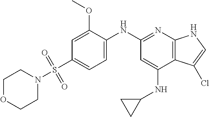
C1OCCN(S(C2=CC=C(NC3=NC4=C(C(NC5CC5)=C3)C(Cl)=CN4)C(OC)=C2)(=O)=O)C1
